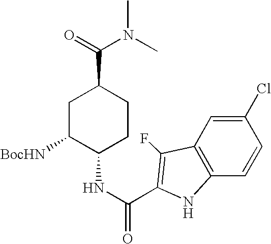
C1C([BocHN])C(NC(=O)C2=C(F)C3=C(C=CC(Cl)=C3)N2)CCC1C(=O)N(C)C
